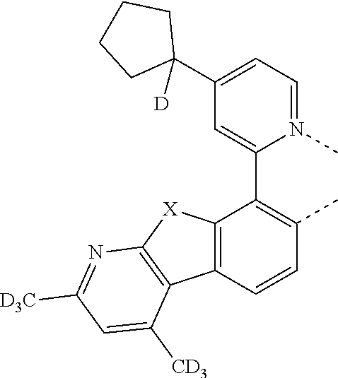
C12=C(C=CC(C)=C1C1=CC(C3([D])CCCC3)=CC=N1C)C1=C([X]2)N=C([D3C])C=C1[CD3]
